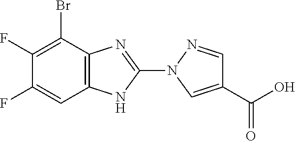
C12=C(N=C(N3C=C(C(O)=O)C=N3)N1)C(Br)=C(F)C(F)=C2
